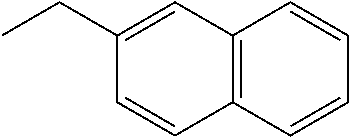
C1(CC)=CC2=C(C=C1)C=CC=C2
